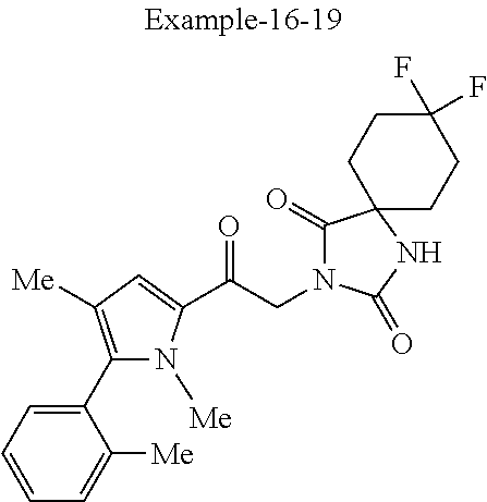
C1=CC=C(C2=C([Me])C=C(C(CN3C(=O)C4(NC3=O)CCC(F)(F)CC4)=O)N2[Me])C([Me])=C1
